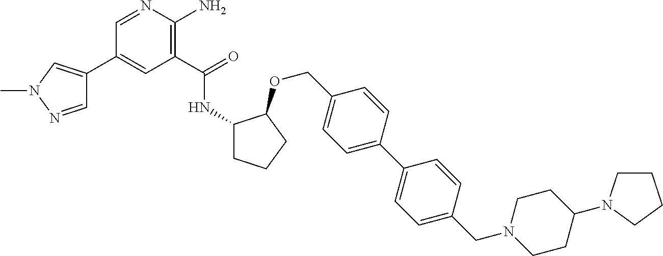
C1(C(=O)NC2CCCC2OCC2=CC=C(C3=CC=C(CN4CCC(N5CCCC5)CC4)C=C3)C=C2)=C(N)N=CC(C2=CN(C)N=C2)=C1
